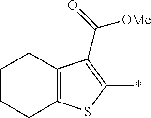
C1CCC2=C(C1)C(C(=O)[OMe])=C(*)S2
